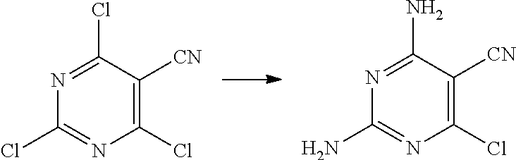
C1(Cl)=C([CN])C(N)=NC(N)=N1.C1(Cl)=C([CN])C(Cl)=NC(Cl)=N1
